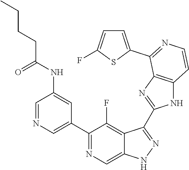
C1=NC=C(C2=NC=C3C(=C2F)C(C2=NC4=C(N2)C=CN=C4C2=CC=C(F)S2)=NN3)C=C1NC(CCCC)=O
